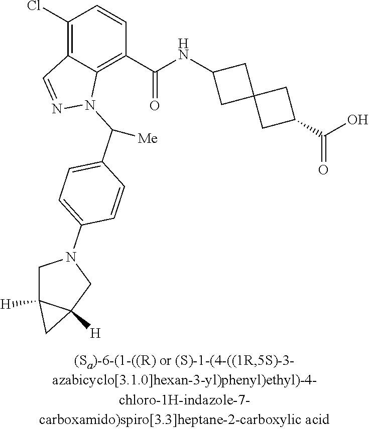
C1(Cl)=C2C(=C(C(NC3CC4(C3)CC(C(O)=O)C4)=O)C=C1)N(C(C1=CC=C(N3CC4([H])C([H])(C3)C4)C=C1)[Me])N=C2
